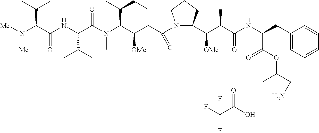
C(NC(C(C(C1N(C(CC(C(N(C(C(NC(C(N([Me])[Me])C(C)C)=O)C(C)C)=O)C)C(CC)C)[OMe])=O)CCC1)[OMe])C)=O)(CC1=CC=CC=C1)C(OC(CN)C)=O.FC(C(O)=O)(F)F
